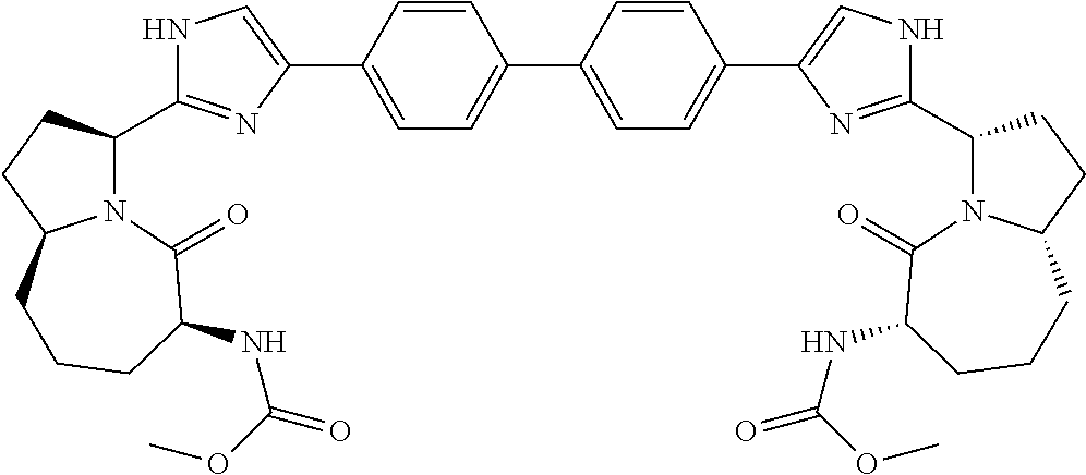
C1=CC(C2=CNC(C3N4C(CC3)CCCC(NC(=O)OC)C4=O)=N2)=CC=C1C1=CC=C(C2=CNC(C3N4C(CC3)CCCC(NC(=O)OC)C4=O)=N2)C=C1
